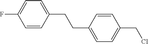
C1(CCC2=CC=C(CCl)C=C2)=CC=C(F)C=C1
